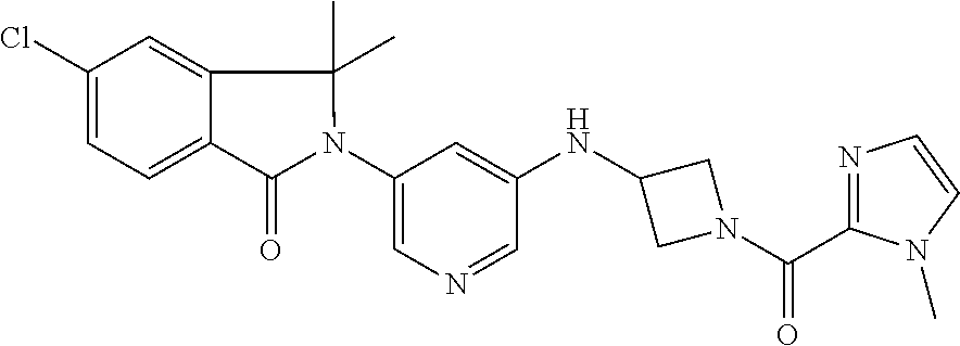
N1(C2=CN=CC(NC3CN(C(C4=NC=CN4C)=O)C3)=C2)C(C)(C)C2=CC(Cl)=CC=C2C1=O
